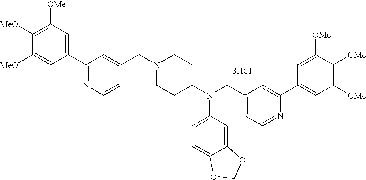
C1(C2=NC=CC(CN3CCC(N(CC4=CC=NC(C5=CC([OMe])=C([OMe])C([OMe])=C5)=C4)C4=CC=C5C(=C4)OCO5)CC3)=C2)=CC([OMe])=C([MeO])C([MeO])=C1.[3HCl]
